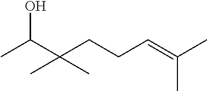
C(C(CCC=C(C)C)(C)C)(C)O
